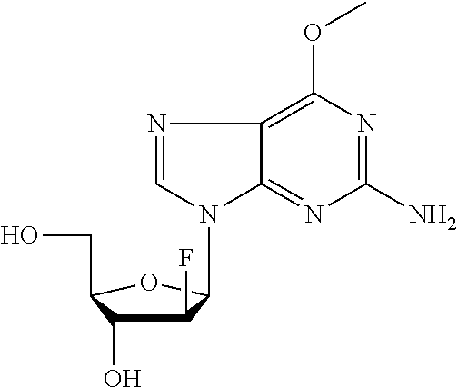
C1(F)C(O)C(CO)OC1N1C=NC2=C(OC)N=C(N)N=C12
